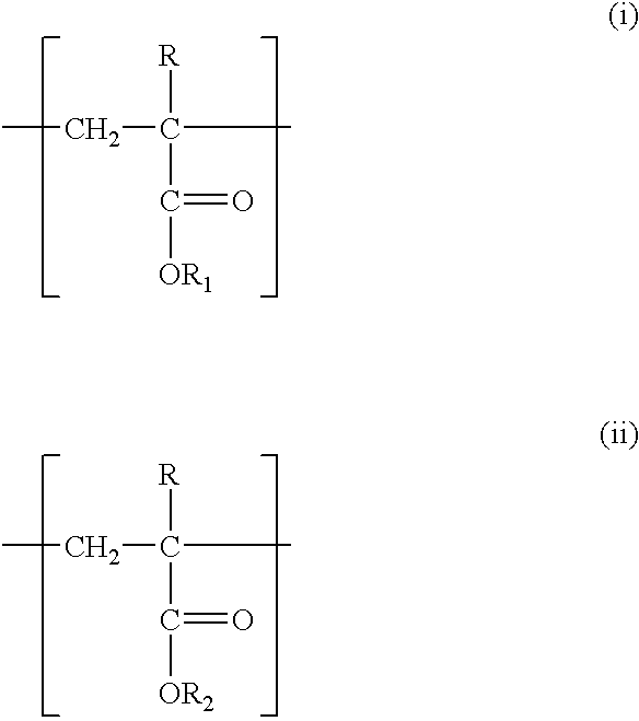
CCC(C)([R])C(=O)[OR1].CCC(C)([R])C(=O)[OR2]
